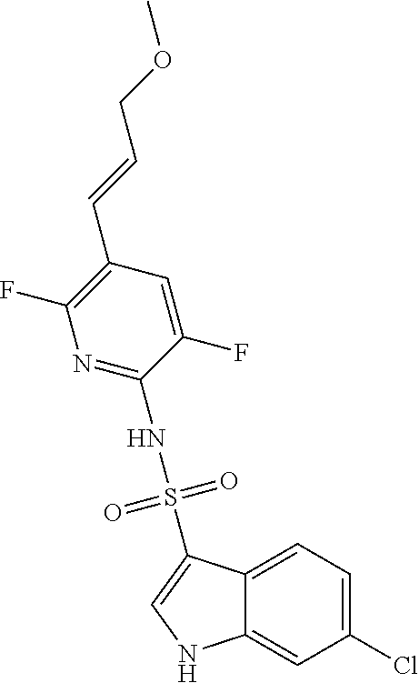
C12=CC=C(Cl)C=C1NC=C2S(NC1=NC(F)=C(C=CCOC)C=C1F)(=O)=O
